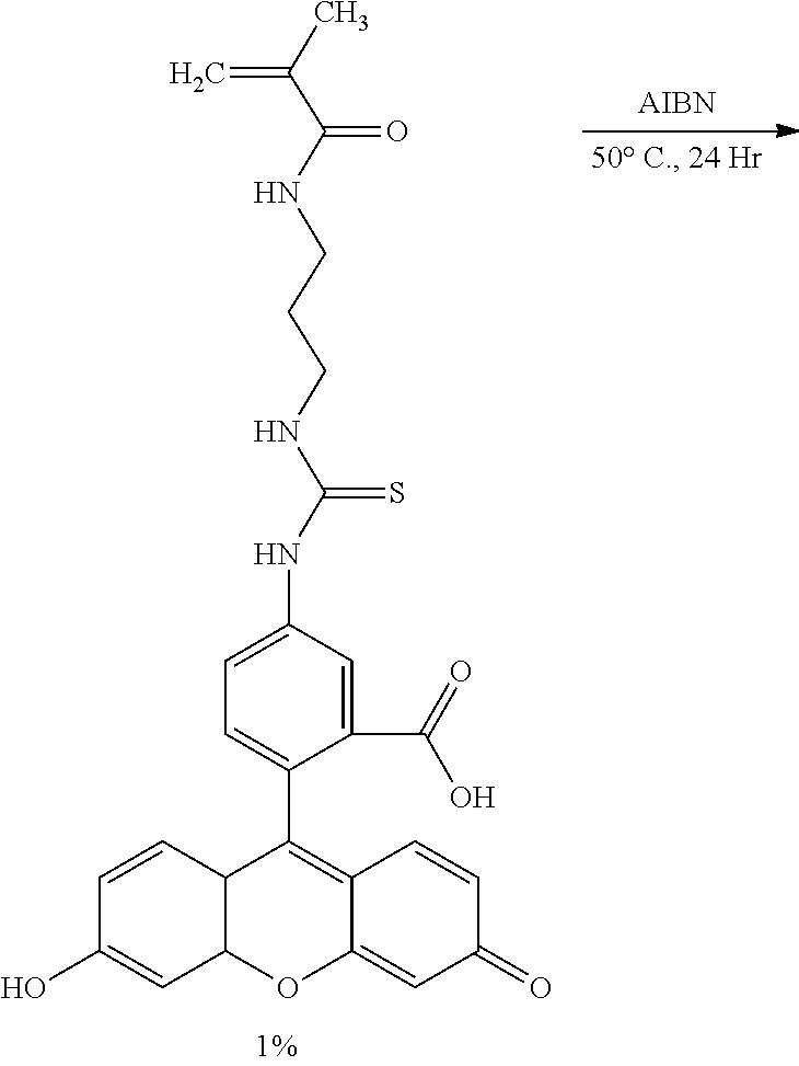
N(C(=S)NCCCNC(C(C)=C)=O)C1=CC=C(C2=C3C(=CC(=O)C=C3)OC3C2C=CC(O)=C3)C(C(=O)O)=C1
